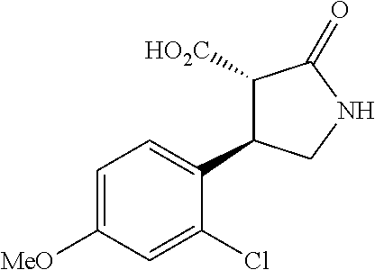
C1=C([MeO])C=C(Cl)C(C2C([HO2C])C(=O)NC2)=C1
